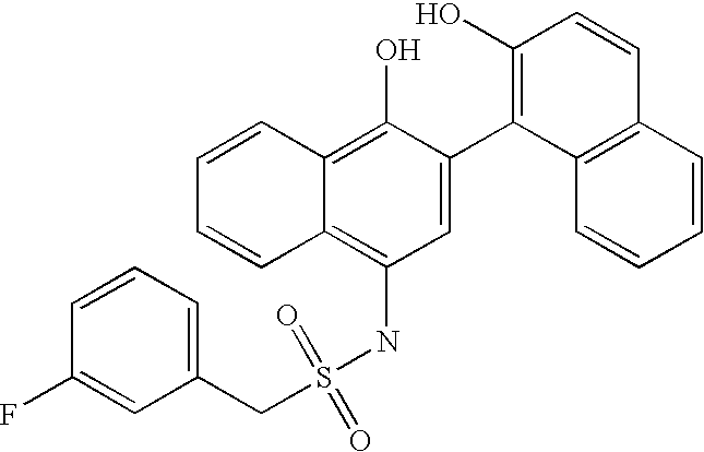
S(NC1=C2C(=C(O)C(C3=C(O)C=CC4=C3C=CC=C4)=C1)C=CC=C2)(=O)(=O)CC1=CC=CC(F)=C1
